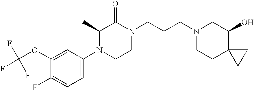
C1(F)=CC=C(N2CCN(CCCN3CCC4(C(O)C3)CC4)C(=O)C2C)C=C1OC(F)(F)F
